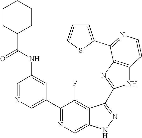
C1=NC=C(C2=NC=C3C(=C2F)C(C2=NC4=C(N2)C=CN=C4C2=CC=CS2)=NN3)C=C1NC(C1CCCCC1)=O
